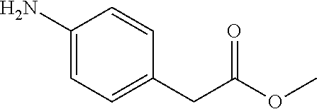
C1(N)=CC=C(CC(OC)=O)C=C1
